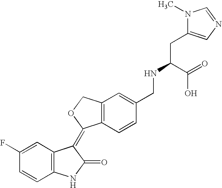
C1=C(F)C=CC2=C1C(=C1C3=C(C=C(CNC(C(=O)O)CC4=CN=CN4C)C=C3)CO1)C(=O)N2
